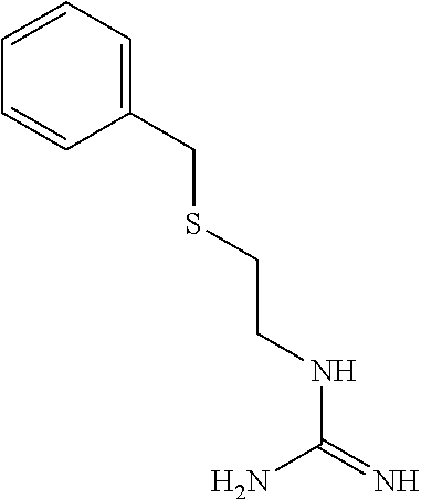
C(NC(=N)N)CSCC1=CC=CC=C1
